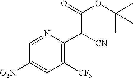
C1([O2N])=CC([CF3])=C(C([CN])C(OC(C)(C)C)=O)N=C1
